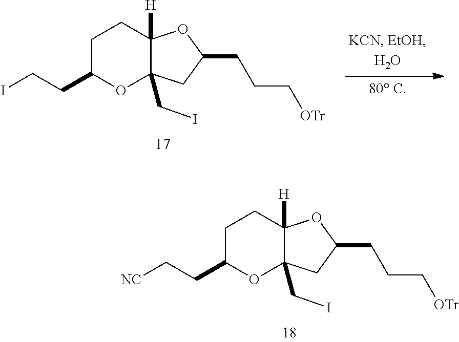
C1C(CCI)OC2(CI)C([H])(C1)OC(CCC[OTr])C2.C1C(CC[NC])OC2(CI)C([H])(C1)OC(CCC[OTr])C2
